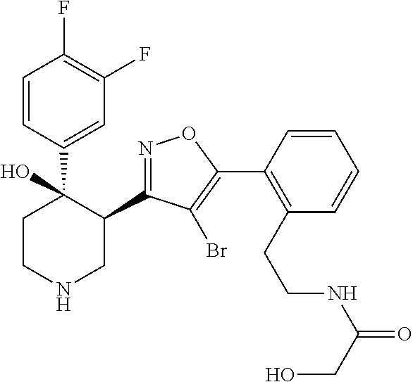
C1(C2=NOC(C3=C(CCNC(=O)CO)C=CC=C3)=C2Br)C(C2=CC(F)=C(F)C=C2)(O)CCNC1
